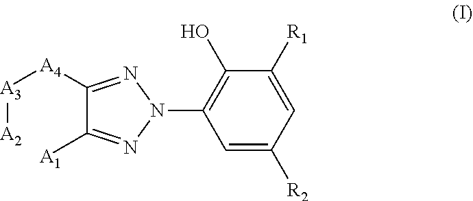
[A3]([A2])[A4]C1=NN(C2=C(O)C([R1])=CC([R2])=C2)N=C1[A1]
